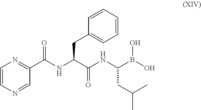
C1=CN=CC(C(NC(C(NC(B(O)O)CC(C)C)=O)CC2=CC=CC=C2)=O)=N1
